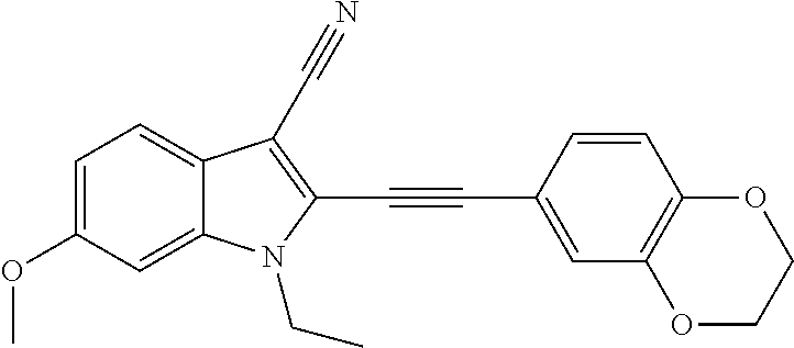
C1=C(OC)C=C2C(=C1)C(C#N)=C(C#CC1=CC3=C(C=C1)OCCO3)N2CC
